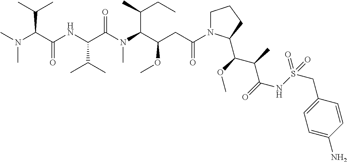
C1N(C(CC(C(N(C(C(NC(C(N(C)C)C(C)C)=O)C(C)C)=O)C)C(C)CC)OC)=O)C(C(OC)C(C)C(=O)NS(=O)(=O)CC2=CC=C(N)C=C2)CC1
